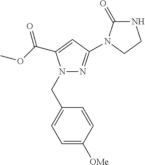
C1=C([OMe])C=CC(CN2N=C(N3C(=O)NCC3)C=C2C(OC)=O)=C1
